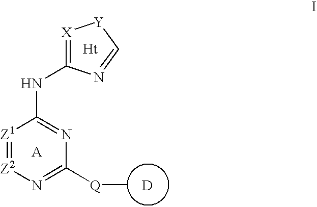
[X]1=C(NC2=NC([Q]C)=N[Z2]=[Z1]2)N=C[Y]1.[D].[Ht].[A]
